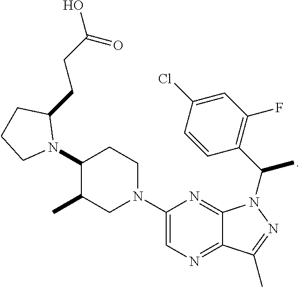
C1(N2C(CCC(O)=O)CCC2)C(C)CN(C2=CN=C3C(=N2)N(C(C)C2=C(F)C=C(Cl)C=C2)N=C3C)CC1
